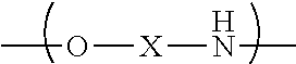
CO[X]NC
